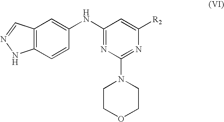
C12=C(C=CC(NC3=NC(N4CCOCC4)=NC([R2])=C3)=C1)NN=C2
